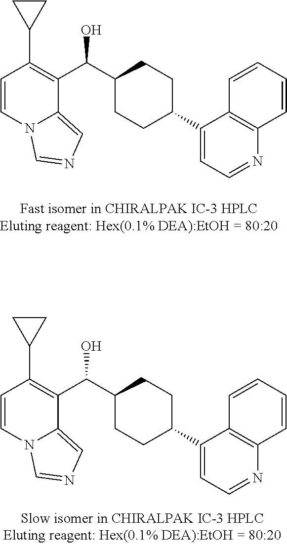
C1=CN2C(=CN=C2)C(C(C2CCC(C3=CC=NC4=C3C=CC=C4)CC2)O)=C1C1CC1.C1=CN2C(=CN=C2)C(C(C2CCC(C3=CC=NC4=C3C=CC=C4)CC2)O)=C1C1CC1
